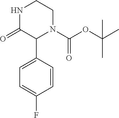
C1=CC(C2N(C(OC(C)(C)C)=O)CCNC2=O)=CC=C1F
